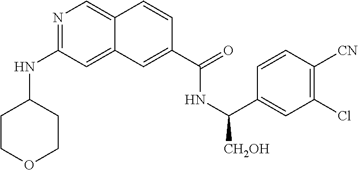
N1=C(NC2CCOCC2)C=C2C(=C1)C=CC(C(=O)NC(C1=CC(Cl)=C([CN])C=C1)[CH2OH])=C2
